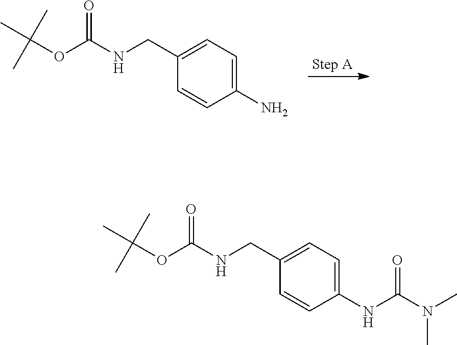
C1(CNC(OC(C)(C)C)=O)=CC=C(N)C=C1.C1(CNC(OC(C)(C)C)=O)=CC=C(NC(N(C)C)=O)C=C1
